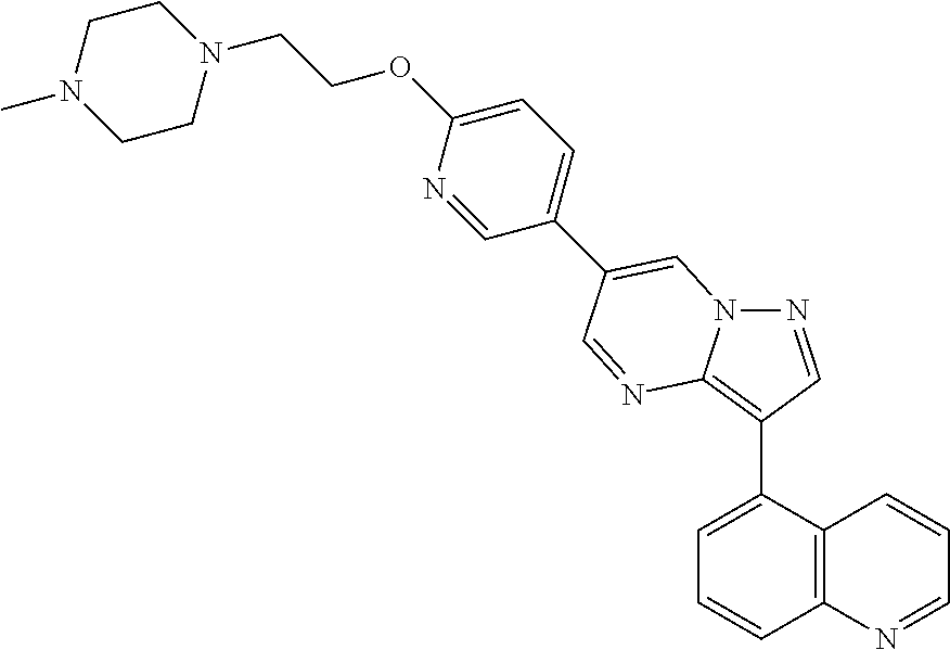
C1=C(C2=C3N(N=C2)C=C(C2=CC=C(OCCN4CCN(C)CC4)N=C2)C=N3)C2=C(C=C1)N=CC=C2
